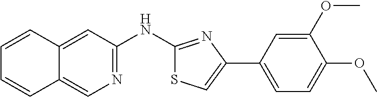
C12=CC(NC3=NC(C4=CC=C(OC)C(OC)=C4)=CS3)=NC=C1C=CC=C2
